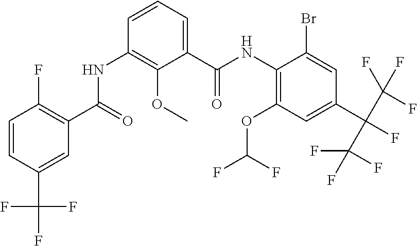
C1=CC(C(F)(F)F)=CC(C(=O)NC2=C(OC)C(C(NC3=C(OC(F)F)C=C(C(C(F)(F)F)(C(F)(F)F)F)C=C3Br)=O)=CC=C2)=C1F
